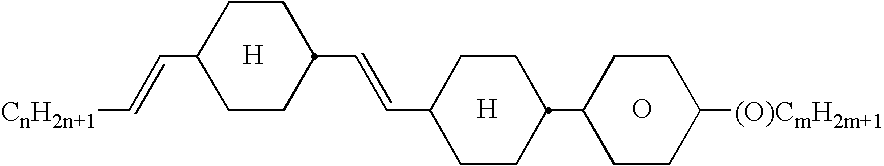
[H].[H].C1CC(C=CC2CCC(C3CCC([(O)CmH2m+1])CC3)CC2)CCC1C=C[CnH2n+1].O
